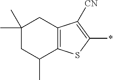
C12=C(SC(*)=C1[CN])C(C)CC(C)(C)C2
